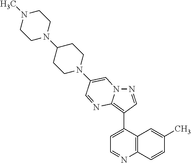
N1=CC(C2=CC=NC3=C2C=C(C)C=C3)=C2N1C=C(N1CCC(N3CCN(C)CC3)CC1)C=N2
